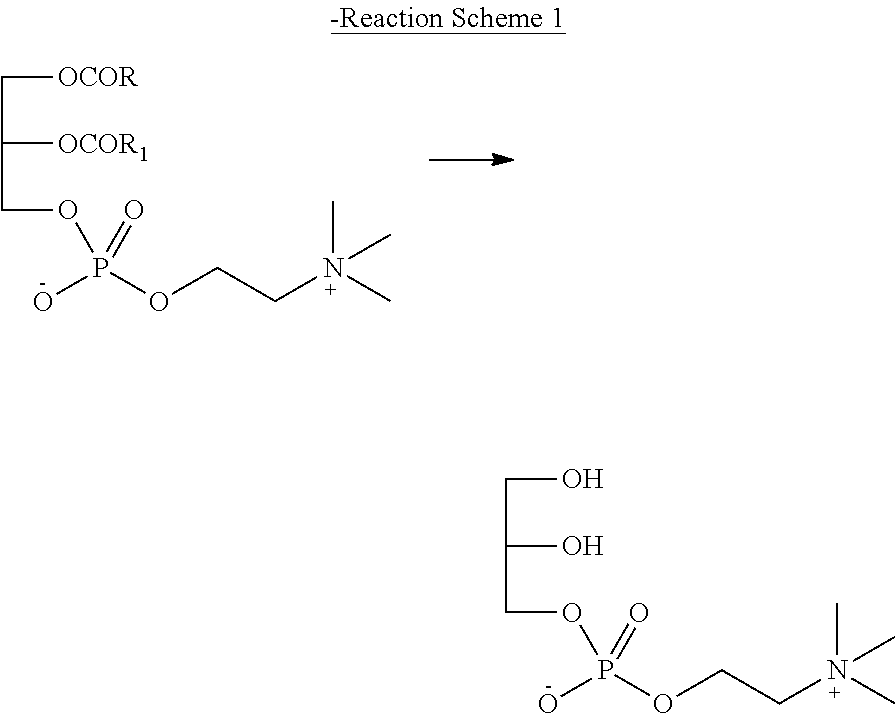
C([OCOR])C([OCOR1])COP(=O)(O)OCCN(C)(C)C.C(O)C(O)COP(=O)(O)OCCN(C)(C)C
